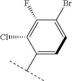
C1(C(C)C)=CC=C(Br)C(F)=C1Cl
